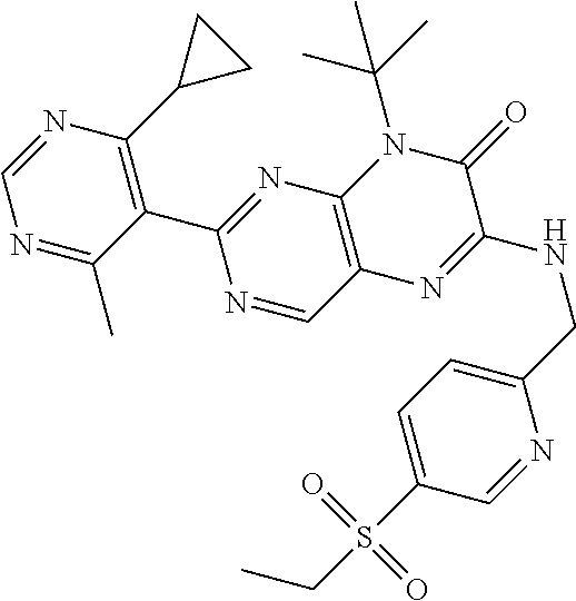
C1(C2=NC3=C(C=N2)N=C(NCC2=CC=C(S(CC)(=O)=O)C=N2)C(=O)N3C(C)(C)C)=C(C2CC2)N=CN=C1C
